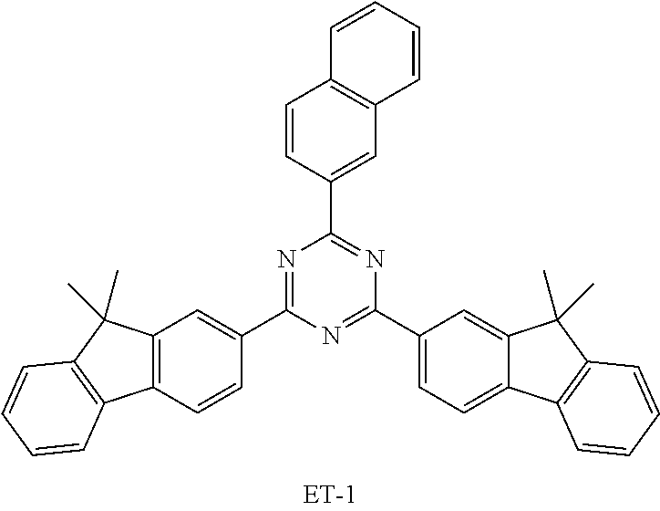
C12=C(C=CC(C3=NC(C4=CC5=C(C=C4)C=CC=C5)=NC(C4=CC=C5C(=C4)C(C)(C)C4=C5C=CC=C4)=N3)=C1)C1=C(C2(C)C)C=CC=C1
